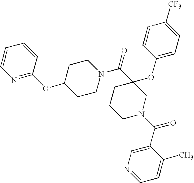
C1(OC2=CC=C([CF3])C=C2)(C(N2CCC(OC3=NC=CC=C3)CC2)=O)CCCN(C(C2=CN=CC=C2C)=O)C1
